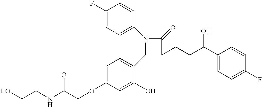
N1(C2=CC=C(F)C=C2)C(C2=CC=C(OCC(NCCO)=O)C=C2O)C(CCC(C2=CC=C(F)C=C2)O)C1=O
